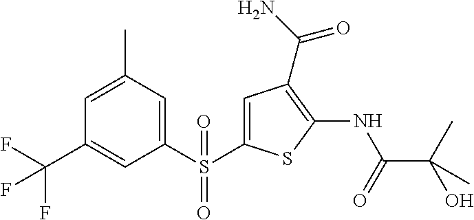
S(=O)(=O)(C1=CC(C)=CC(C(F)(F)F)=C1)C1=CC(C(N)=O)=C(NC(=O)C(O)(C)C)S1
